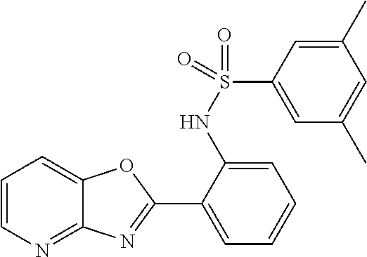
C1(C2=NC3=NC=CC=C3O2)=CC=CC=C1NS(C1=CC(C)=CC(C)=C1)(=O)=O
